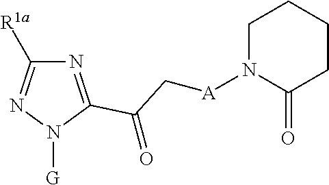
N1=C(C(C[A]N2C(=O)CCCC2)=O)N([G])N=C1[R1a]
